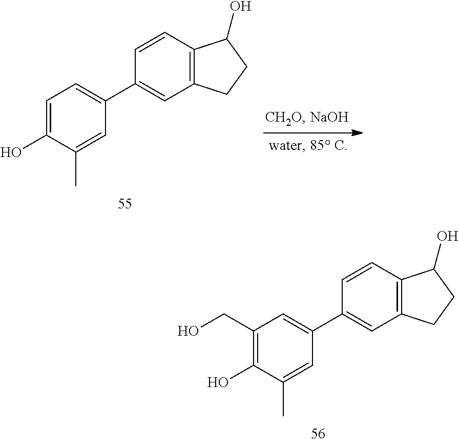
C1=CC2=C(C=C1C1=CC(CO)=C(O)C(C)=C1)CCC2O.C1=CC2=C(C=C1C1=CC=C(O)C(C)=C1)CCC2O
